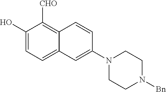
C1(O)=CC=C2C(=C1[CHO])C=CC(N1CCN([Bn])CC1)=C2
